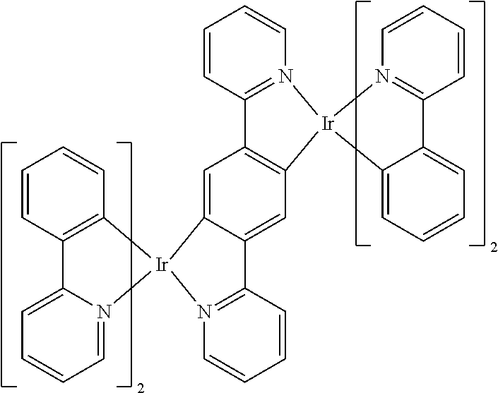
C1=CC2=N(C=C1)[Ir]1(C3=C2C=C2C(=C3)C3=N(C=CC=C3)[Ir]23N2=CC=CC=C2C2=C3C=CC=C2)C2=CC=CC=C2C2=N1C=CC=C2
